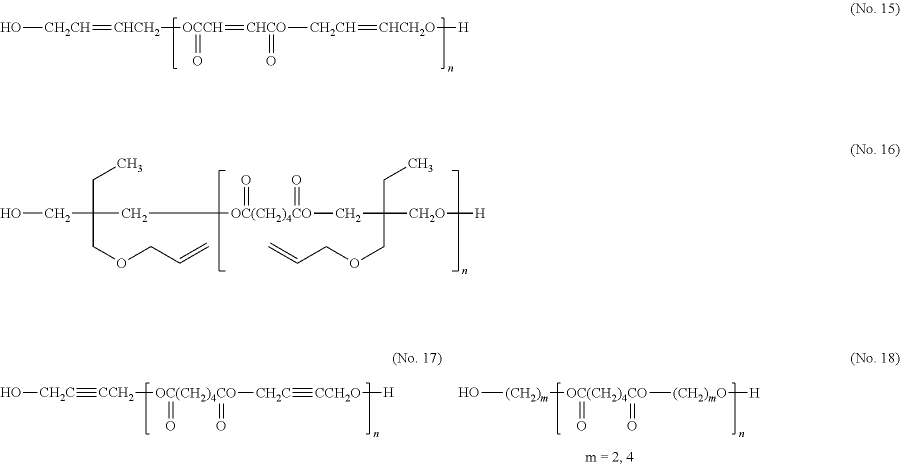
O[(CH2)m][OC(CH2)4CO]([(CH2)mO][H])(=O)=O.O[CH2C]#[CCH2][OC(CH2)4CO]([CH2C]#[CCH2O][H])(=O)=O.O[CH2CH]=[CHCH2][OCCH](=[CHCO](=O)[CH2CH]=[CHCH2O][H])=O.OCC(CC)(COCC=C)C[OC(CH2)4CO](=O)(=O)CC(CC)(COCC=C)[CH2O][H]
